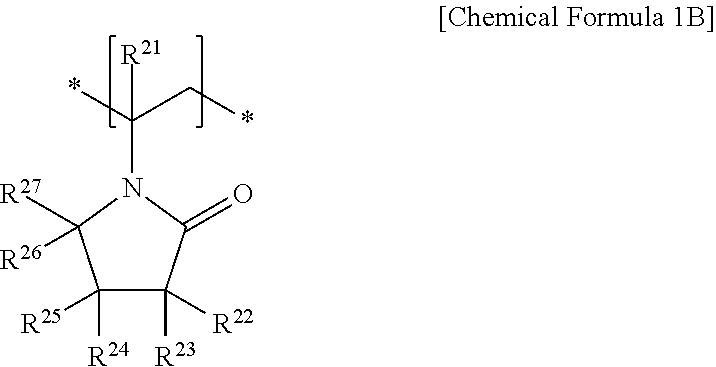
*C(C*)([R21])N1C([R27])([R26])C([R24])([R25])C([R23])([R22])C1=O
